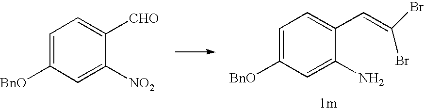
C1=C([BnO])C=C(N)C(C=C(Br)Br)=C1.C1=C([BnO])C=C([NO2])C([CHO])=C1
